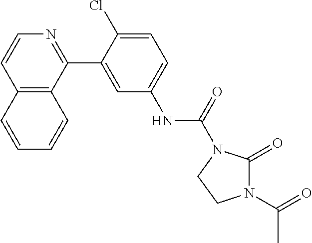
C12=C(C(C3=CC(NC(=O)N4C(=O)N(C(=O)C)CC4)=CC=C3Cl)=NC=C1)C=CC=C2
